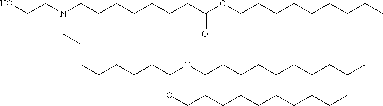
OCCN(CCCCCCCC(OCCCCCCCCC)=O)CCCCCCCC(OCCCCCCCCCC)OCCCCCCCCCC
